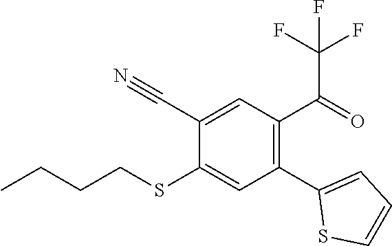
CCCCSC1=CC(C2=CC=CS2)=C(C(=O)C(F)(F)F)C=C1C#N
